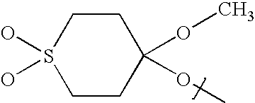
C1CS(O)(O)CCC1(OC)OC
